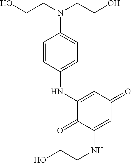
C1=CC(NC2=CC(=O)C=C(NCCO)C2=O)=CC=C1N(CCO)CCO
